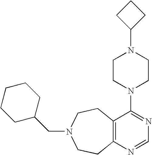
C1CC(N2CCN(C3=NC=NC4=C3CCN(CC3CCCCC3)CC4)CC2)C1
